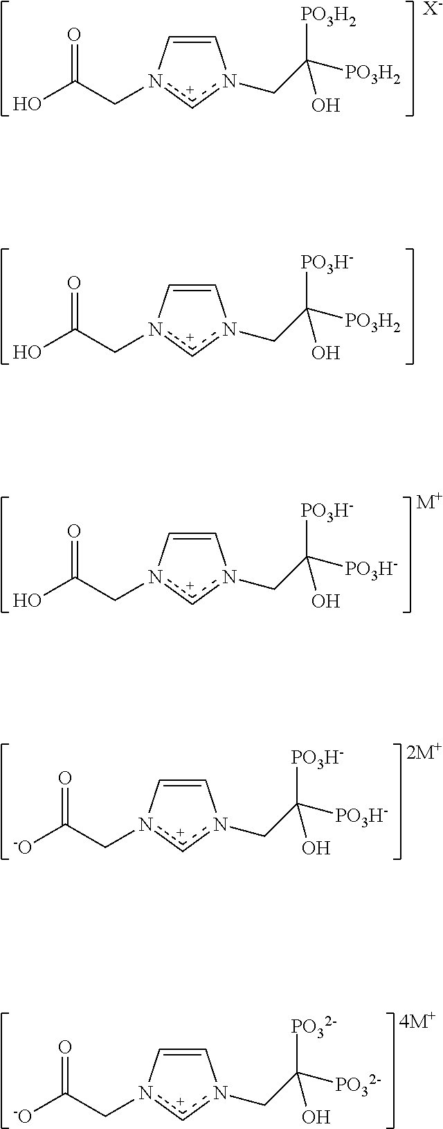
C1=Cn(CC(O)=O)[c+]n1CC([PO3H2])([PO3H2])O.[X-].C1=Cn(CC(O)=O)[c+]n1CC([PO3H2])([PO3H-])O.C1=Cn(CC(O)=O)[c+]n1CC([PO3H-])([PO3H-])O.[M+].C1=Cn(CC([-O])=O)[c+]n1CC([PO3H-])([PO3H-])O.C1=Cn(CC([-O])=O)[c+]n1CC([PO32-])([PO32-])O
